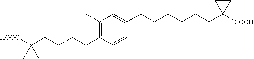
C1(C)=C(CCCCC2([HOOC])CC2)C=CC(CCCCCCC2([COOH])CC2)=C1
